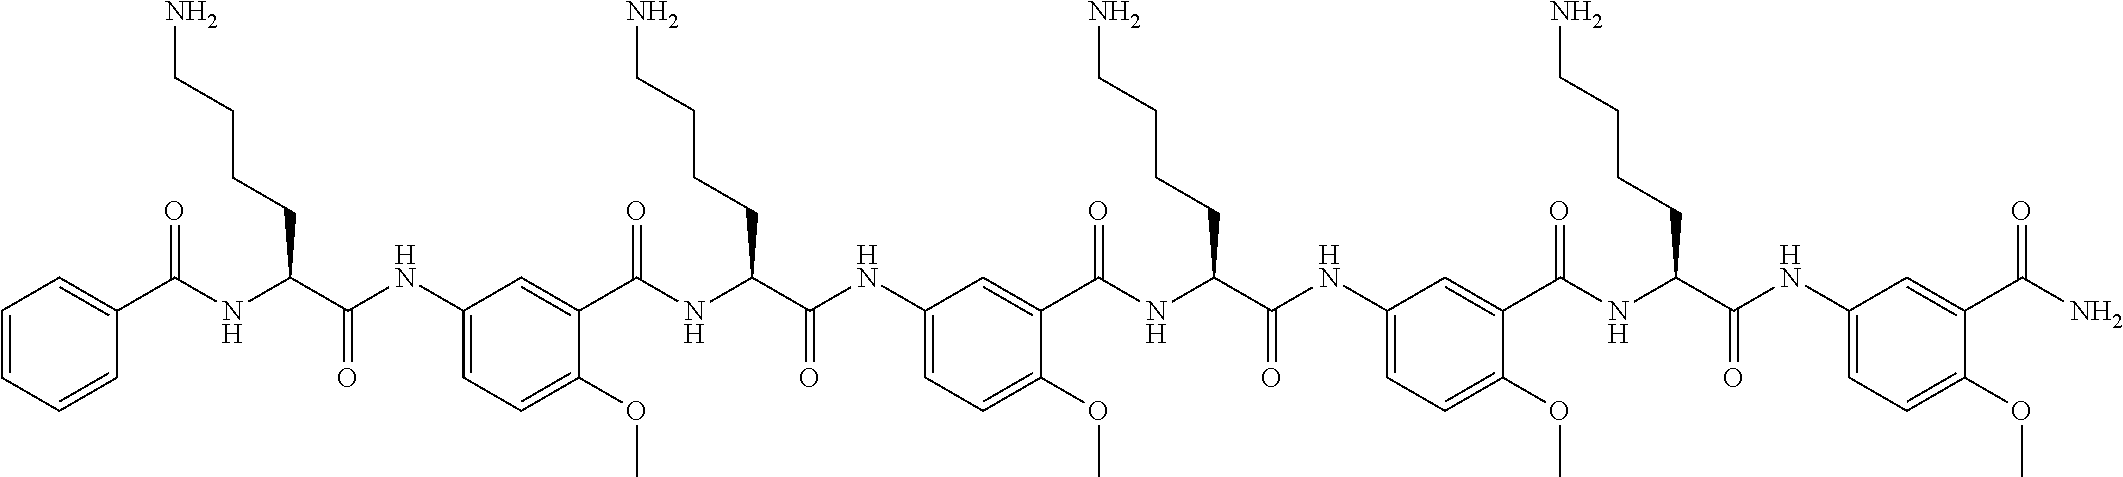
C1(NC(C(NC(=O)C2=CC=CC=C2)CCCCN)=O)=CC=C(OC)C(C(NC(C(NC2=CC=C(OC)C(C(NC(C(NC3=CC=C(OC)C(C(NC(C(NC4=CC=C(OC)C(C(N)=O)=C4)=O)CCCCN)=O)=C3)=O)CCCCN)=O)=C2)=O)CCCCN)=O)=C1
